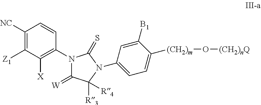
C1([NC])=C([Z1])C([X])=C(N2C(=[W])C([R3])([R4])N(C3=CC=C([(CH2)m]O[(CH2)nQ])C([B1])=C3)C2=S)C=C1
